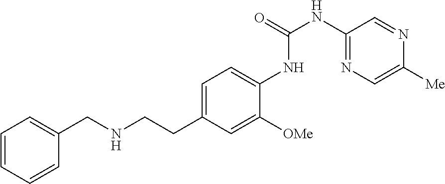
C1(CNCCC2=CC=C(NC(NC3=NC=C([Me])N=C3)=O)C([OMe])=C2)=CC=CC=C1
